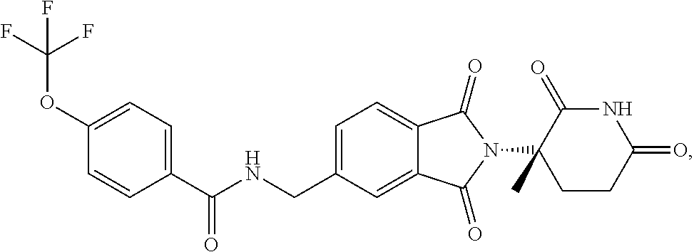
C1=C(CNC(C2=CC=C(OC(F)(F)F)C=C2)=O)C=C2C(=C1)C(=O)N(C1(C)CCC(=O)NC1=O)C2=O
